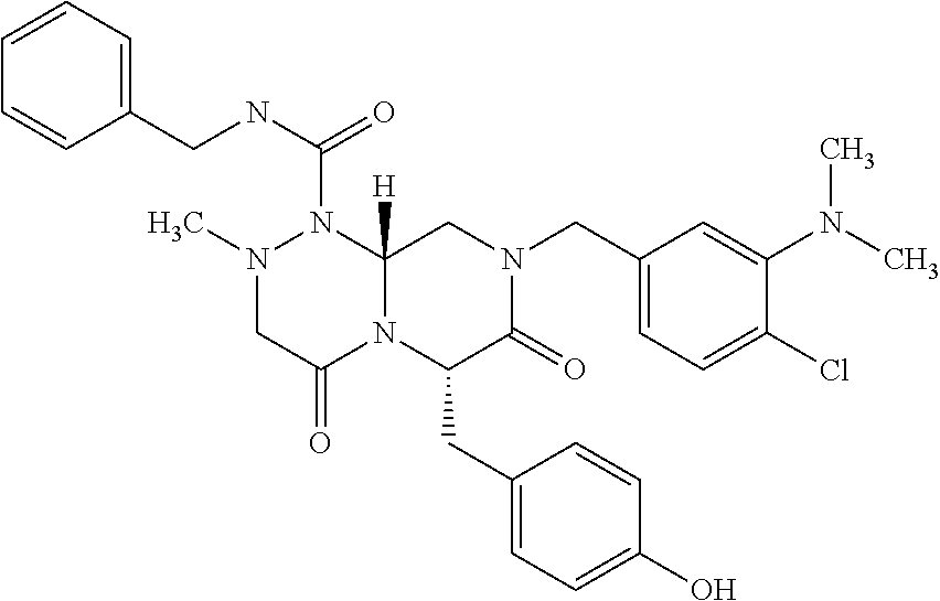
C1=CC=C(CNC(=O)N2N(C)CC(=O)N3C2([H])CN(CC2=CC=C(Cl)C(N(C)C)=C2)C(=O)C3CC2=CC=C(O)C=C2)C=C1
